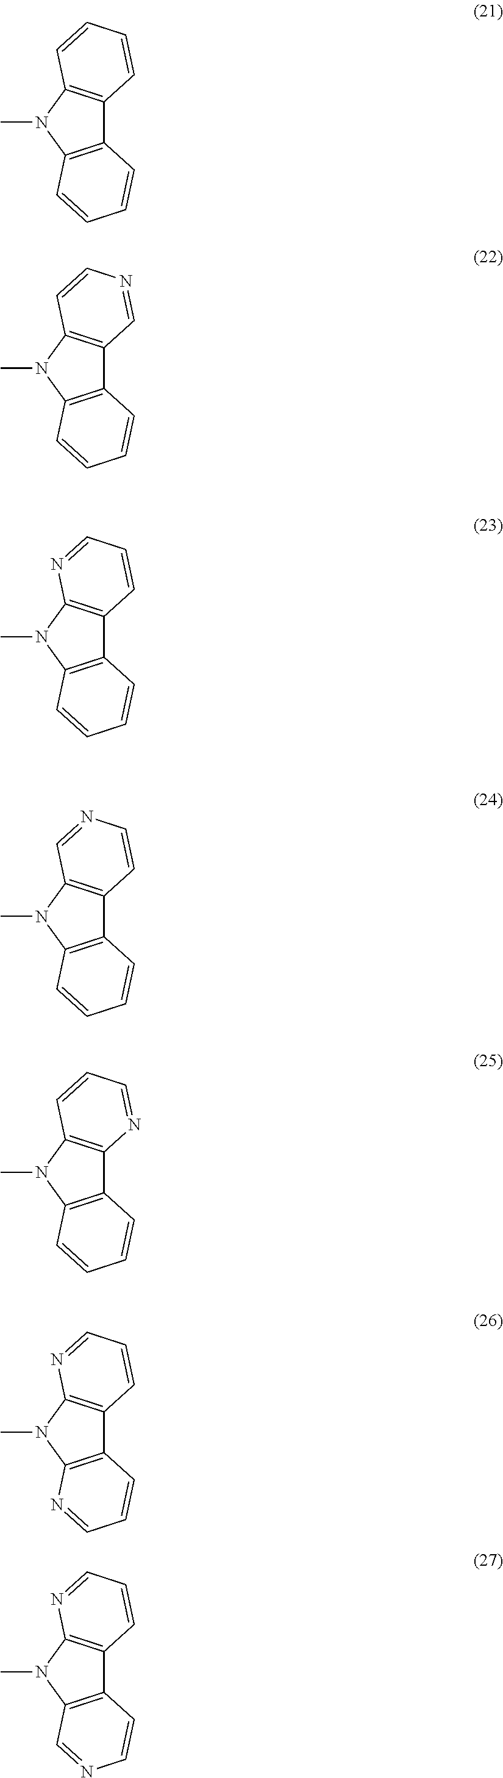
C12=C(N(C)C3=C1C=CC=C3)C=CC=C2.C12=C(N(C)C3=C1C=NC=C3)C=CC=C2.C12=C(N(C)C3=C1C=CC=N3)C=CC=C2.C12=C(N(C)C3=C1C=CN=C3)C=CC=C2.C12=C(N(C)C3=C1N=CC=C3)C=CC=C2.C12=C(N(C)C3=C1C=CC=N3)N=CC=C2.C12=C(N(C)C3=C1C=CC=N3)C=NC=C2
